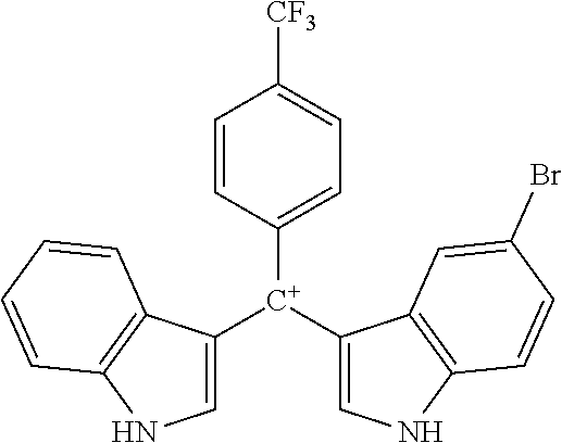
C1([C+](C2=CNC3=C2C=C(Br)C=C3)C2=CNC3=C2C=CC=C3)=CC=C([CF3])C=C1
